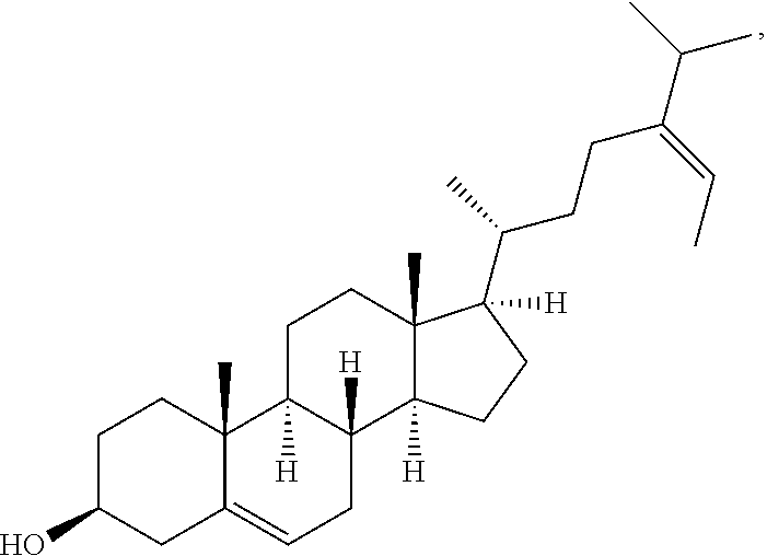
C1C(O)CC2=CCC3([H])C([H])(C2(C)C1)CCC1(C)C3([H])CCC1(C(CCC(C(C)C)=CC)C)[H]
